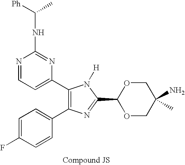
C1=C(F)C=CC(C2=C(C3=CC=NC(NC([Ph])C)=N3)N([H])C(C3OCC(N)(C)CO3)=N2)=C1
